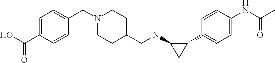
C1=C(NC(=O)C)C=CC(C2C(NCC3CCN(CC4=CC=C(C(O)=O)C=C4)CC3)C2)=C1
